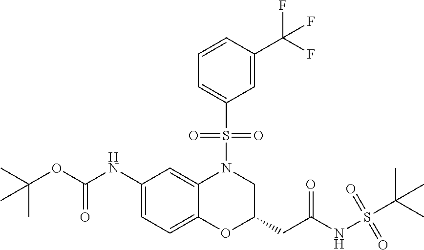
C1(NC(OC(C)(C)C)=O)=CC=C2C(=C1)N(S(C1=CC=CC(C(F)(F)F)=C1)(=O)=O)CC(CC(NS(C(C)(C)C)(=O)=O)=O)O2
